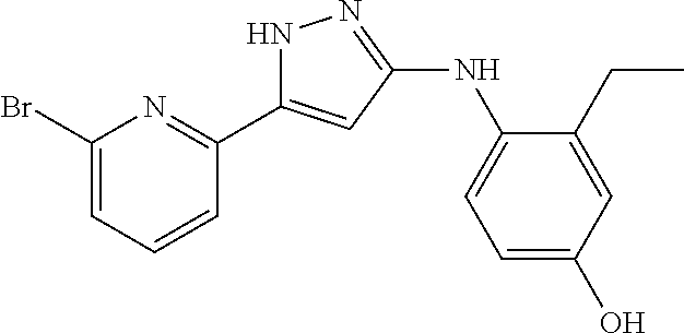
N1C(C2=NC(Br)=CC=C2)=CC(NC2=CC=C(O)C=C2CC)=N1
